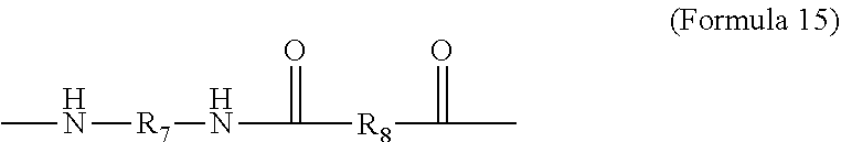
CN[R7]NC(=O)[R8]C(C)=O
